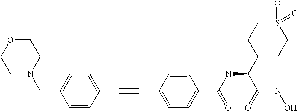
C1OCCN(CC2=CC=C(C#CC3=CC=C(C(NC(C4CCS(=O)(=O)CC4)C(=O)NO)=O)C=C3)C=C2)C1
